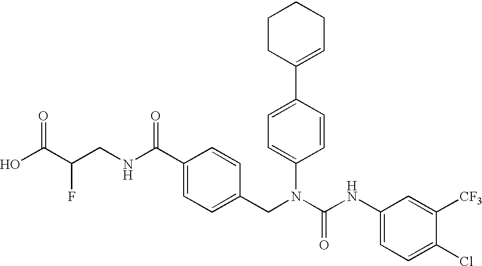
OC(C(CNC(C1=CC=C(CN(C(NC2=CC=C(Cl)C([CF3])=C2)=O)C2=CC=C(C3=CCCCC3)C=C2)C=C1)=O)F)=O
